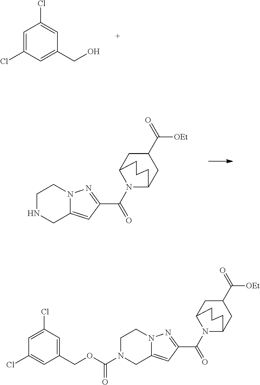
C1=C(Cl)C=C(CO)C=C1Cl.C1NCC2=CC(C(=O)N3C4CC(C([OEt])=O)CC3CCC4)=NN2C1.C1N(C(OCC2=CC(Cl)=CC(Cl)=C2)=O)CC2=CC(C(=O)N3C4CC(C([OEt])=O)CC3CCC4)=NN2C1
